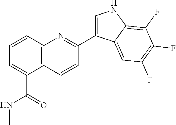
C12=C(C=CC=C1C(=O)NC)N=C(C1=CNC3=C(F)C(F)=C(F)C=C13)C=C2
